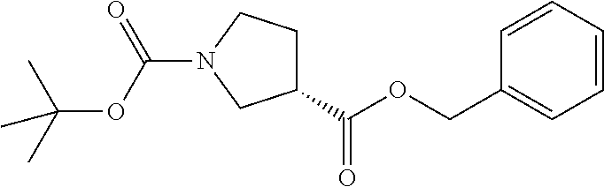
C(OC(=O)C1CCN(C(OC(C)(C)C)=O)C1)C1=CC=CC=C1
